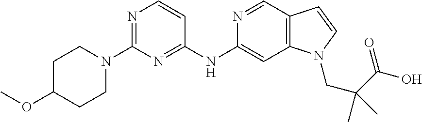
N1=CC2=C(C=C1NC1=NC(N3CCC(OC)CC3)=NC=C1)N(CC(C(O)=O)(C)C)C=C2
